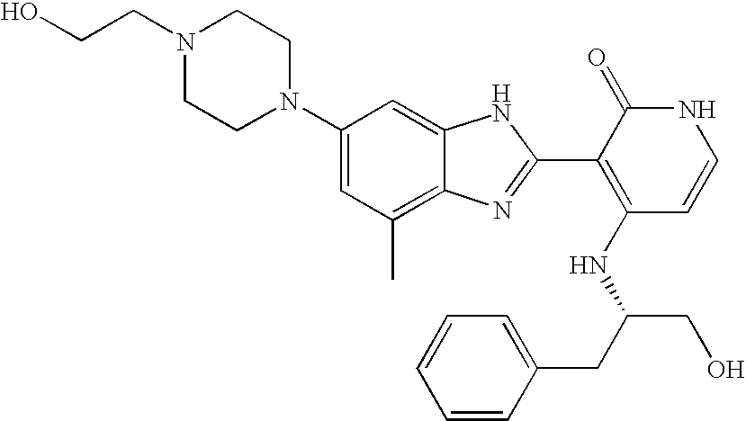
C1(C)=C2C(=CC(N3CCN(CCO)CC3)=C1)NC(C1=C(NC(CO)CC3=CC=CC=C3)C=CNC1=O)=N2
